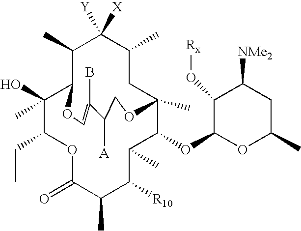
C1(O)(C)C(CC)OC(=O)C(C)C([R10])C(C)C(OC2OC(C)CC([NMe2])C2O[Rx])C2(C)CC(C)C([X])([Y])C(C)C1OC=C(B)C([A])CO2
